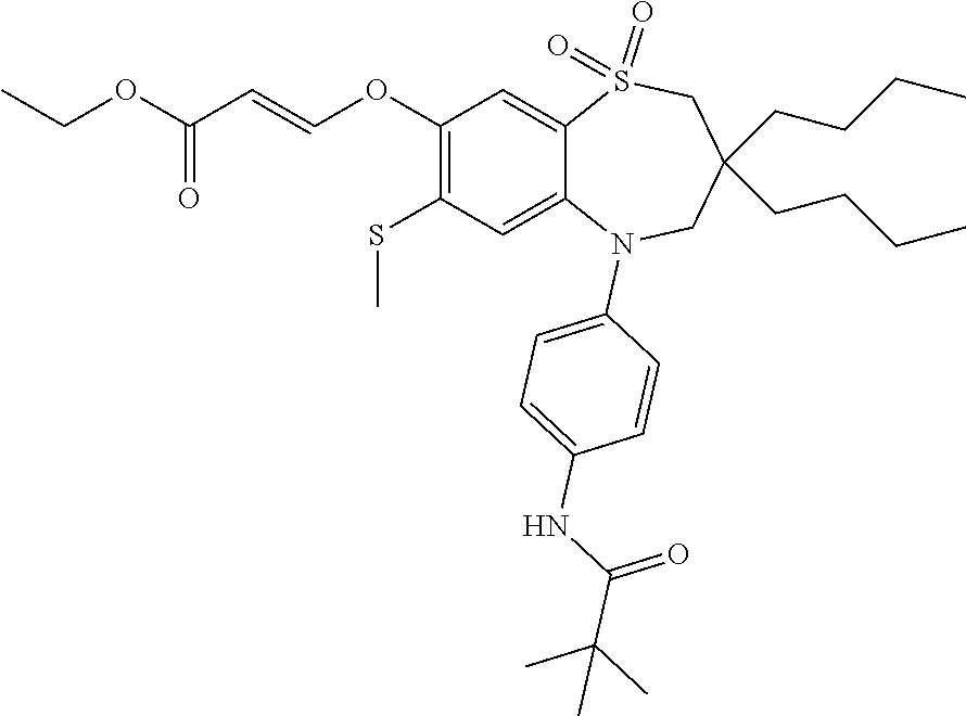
C1(NC(C(C)(C)C)=O)=CC=C(N2C3=CC(SC)=C(OC=CC(=O)OCC)C=C3S(=O)(=O)CC(CCCC)(CCCC)C2)C=C1
